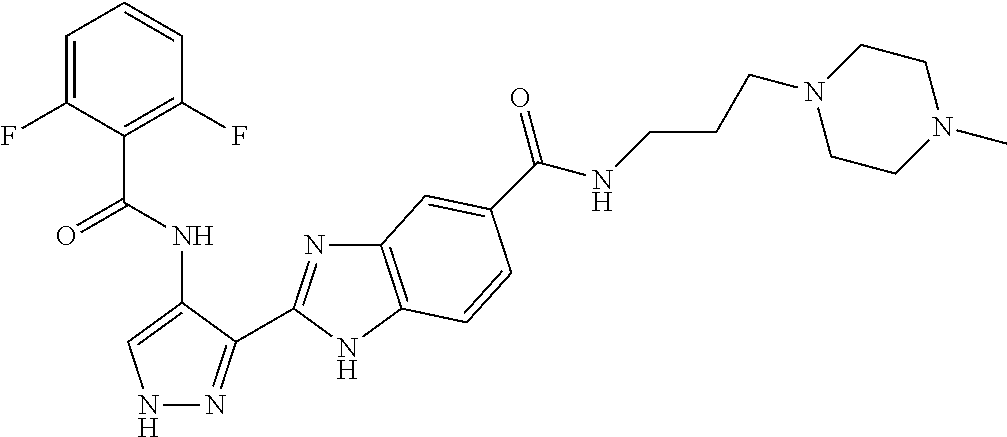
C1=C(F)C(C(NC2=CNN=C2C2=NC3=C(N2)C=CC(C(NCCCN2CCN(C)CC2)=O)=C3)=O)=C(F)C=C1
